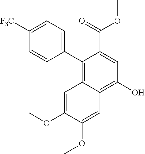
C1([F3C])=CC=C(C2=C3C(=C(O)C=C2C(=O)OC)C=C(OC)C(OC)=C3)C=C1
